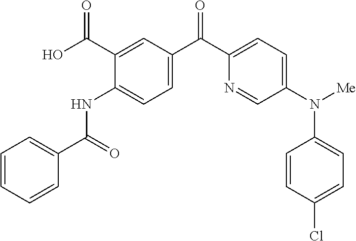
C1=CC=CC(C(=O)NC2=CC=C(C(C3=CC=C(N([Me])C4=CC=C(Cl)C=C4)C=N3)=O)C=C2C(O)=O)=C1
